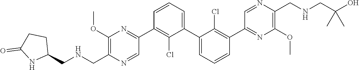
C1(OC)=C(C[HN]CC2CCC(=O)N2)N=CC(C2=C(Cl)C(C3=CC=CC(C4=NC(OC)=C(CNCC(O)(C)C)N=C4)=C3Cl)=CC=C2)=N1
